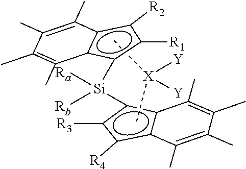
c12c(c([R2])c([R1])c1[Si](c1c3c(c([R4])c1[R3])C(C)=C(C)C(C)=C3C)([Rb])[Ra])C(C)=C(C)C(C)=C2C.C[X]([Y])([Y])C
